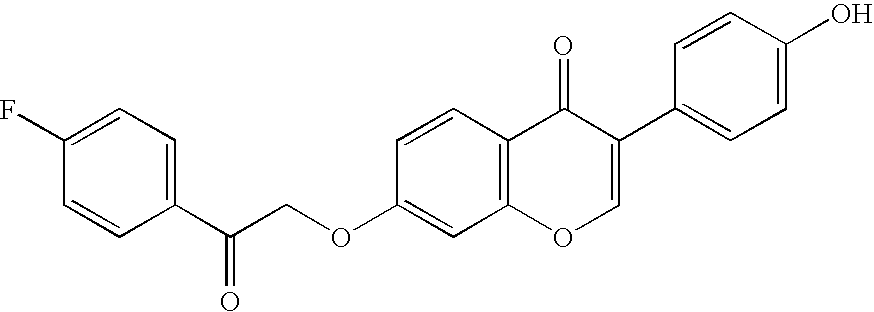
C(COC1=CC2=C(C=C1)C(=O)C(C1=CC=C(O)C=C1)=CO2)(C1=CC=C(F)C=C1)=O
